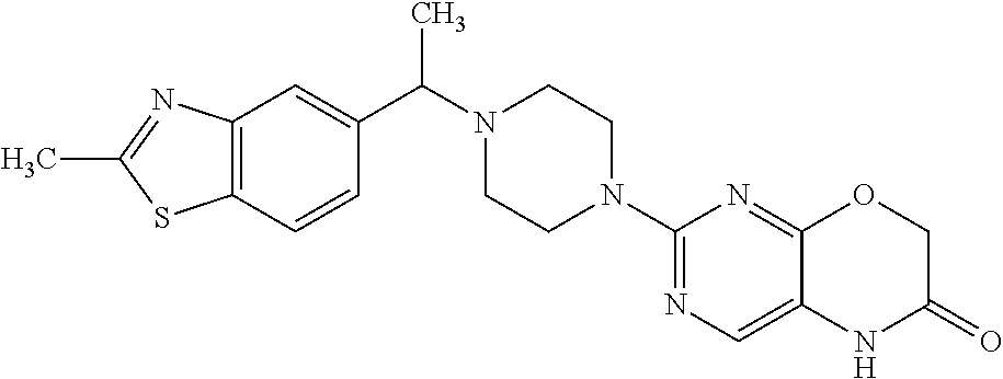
C12=C(C=C(C(N3CCN(C4=NC=C5C(=N4)OCC(=O)N5)CC3)C)C=C1)N=C(C)S2
